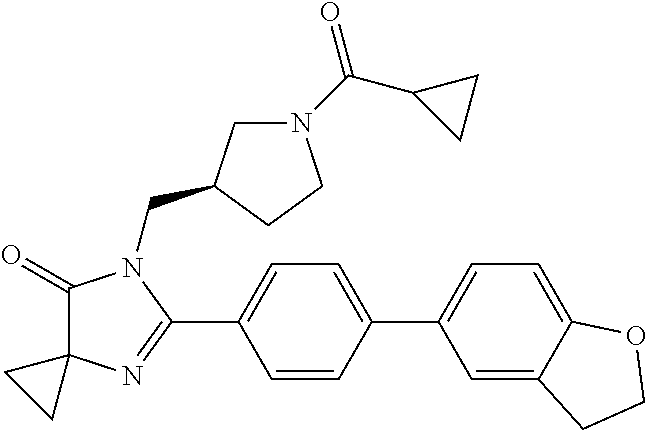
C1(=O)C2(N=C(C3=CC=C(C4=CC=C5C(=C4)CCO5)C=C3)N1CC1CN(C(C3CC3)=O)CC1)CC2
